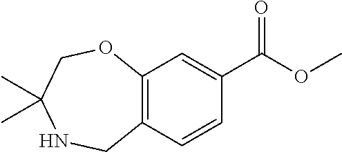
C12=C(C=CC(C(=O)OC)=C1)CNC(C)(C)CO2
